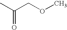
O=C(C)COC
